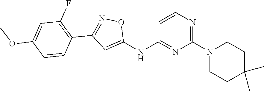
C1=CN=C(N2CCC(C)(C)CC2)N=C1NC1=CC(C2=C(F)C=C(OC)C=C2)=NO1
